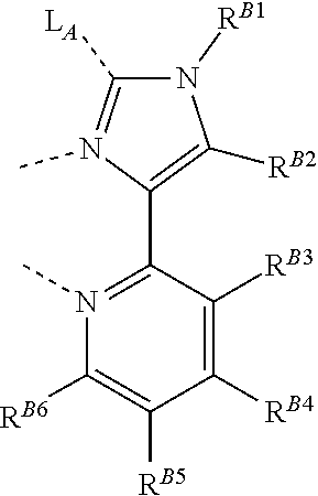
[LA]C1=N(C)C(C2=N(C)C([RB6])=C([RB5])C([RB4])=C2[RB3])=C([RB2])N1[RB1]
